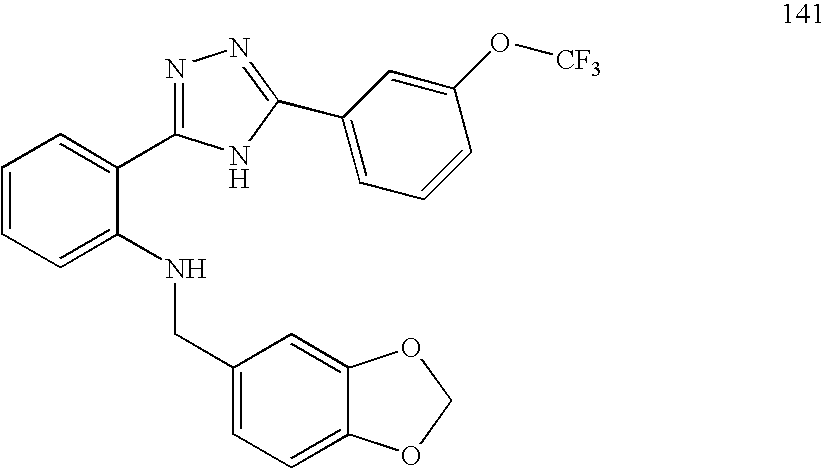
C1=CC=C(NCC2=CC=C3C(=C2)OCO3)C(C2=NN=C(C3=CC=CC(O[CF3])=C3)N2)=C1
